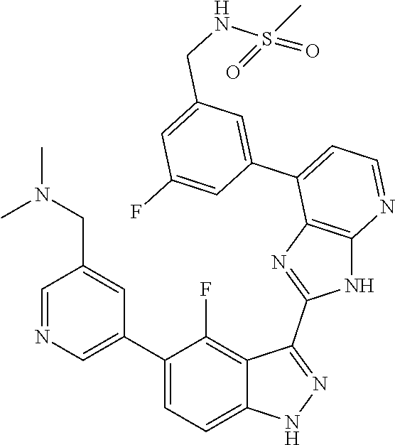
C1=NC=C(C2=CC=C3C(=C2F)C(C2=NC4=C(N2)N=CC=C4C2=CC(CNS(=O)(C)=O)=CC(F)=C2)=NN3)C=C1CN(C)C
